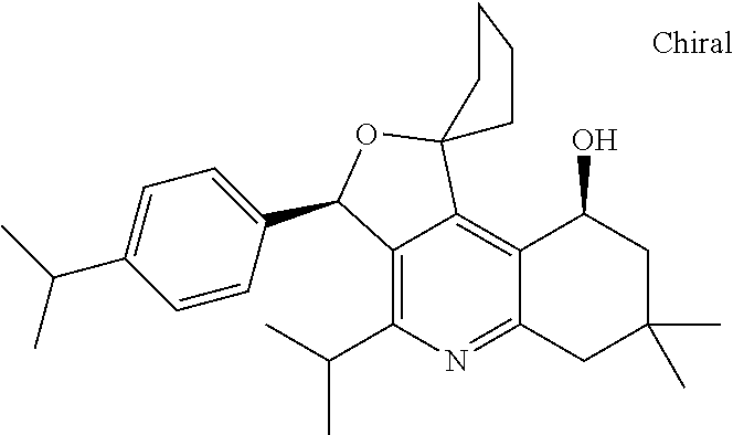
C1=C(C(C)C)C=CC(C2C3=C(C(C)C)N=C4C(=C3C3(O2)CCCC3)C(O)CC(C)(C)C4)=C1
